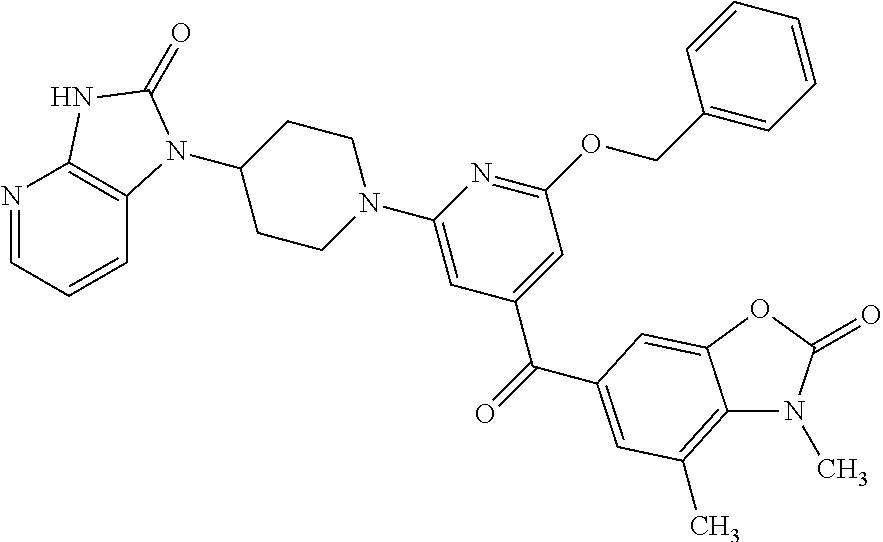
N1=CC=CC2=C1NC(=O)N2C1CCN(C2=CC(C(=O)C3=CC(C)=C4N(C)C(=O)OC4=C3)=CC(OCC3=CC=CC=C3)=N2)CC1
